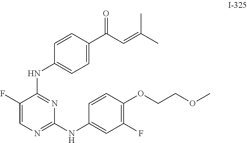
C1(F)=CN=C(NC2=CC(F)=C(OCCOC)C=C2)N=C1NC1=CC=C(C(C=C(C)C)=O)C=C1
